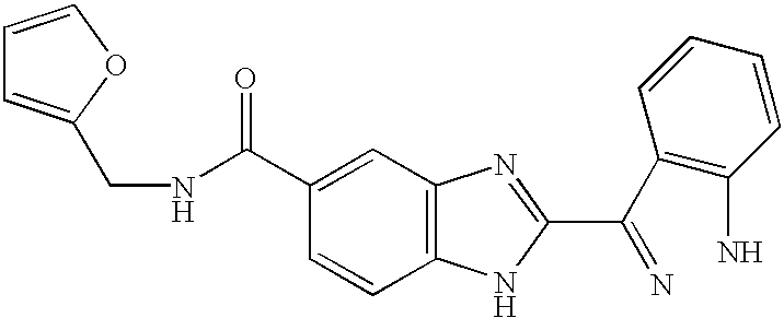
C12=C(C=C(C(=O)NCC3=CC=CO3)C=C1)N=C(C(C1=C(N)C=CC=C1)=N)N2
